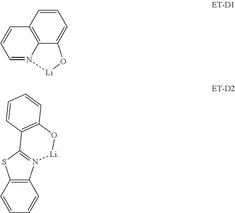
C12=C3C=CC=C1O[Li]N2=CC=C3.C1=CC2=C(C=C1)N1=C(S2)C2=C(O[Li]1)C=CC=C2
